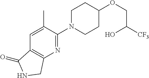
C(OC1CCN(C2=NC3=C(C=C2C)C(=O)NC3)CC1)C([CF3])O
